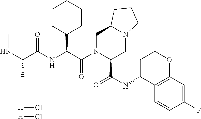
[H]Cl.[H]Cl.C1CC(C(C(N2C(C(NC3C4=C(OCC3)C=C(F)C=C4)=O)CN3C(C2)CCC3)=O)NC(C(NC)C)=O)CCC1
